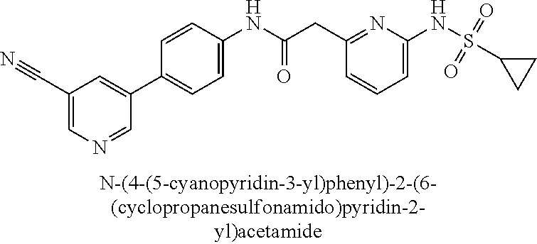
C1(NC(=O)CC2=NC(NS(C3CC3)(=O)=O)=CC=C2)=CC=C(C2=CC(C#N)=CN=C2)C=C1
